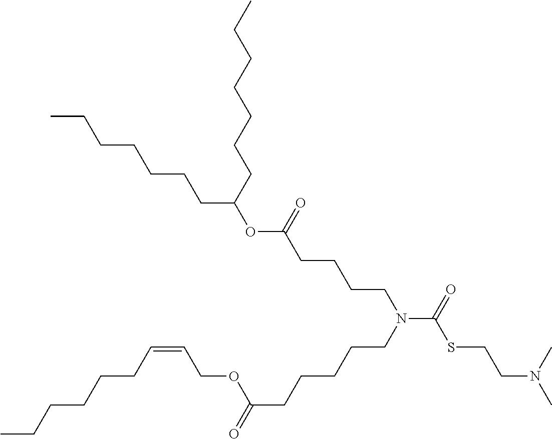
C(CCCCCC(OC(CCCCN(C(=O)SCCN(C)C)CCCCCC(=O)OCC=CCCCCCC)=O)CCCCCCC)C
